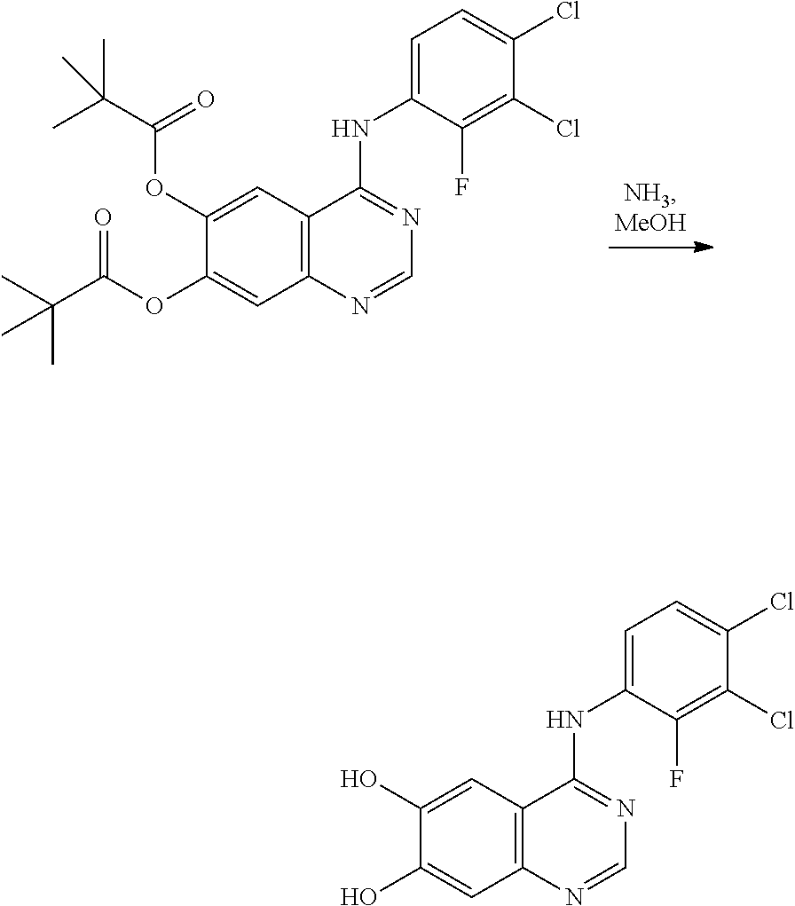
C1(OC(C(C)(C)C)=O)=CC2=C(C=C1OC(C(C)(C)C)=O)N=CN=C2NC1=CC=C(Cl)C(Cl)=C1F.C1(O)=CC2=C(C=C1O)N=CN=C2NC1=CC=C(Cl)C(Cl)=C1F
